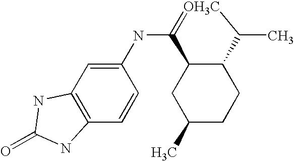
C1(NC2=CC3=C(C=C2)NC(=O)N3)=[OH3C]C(C)C2C1CC(C)CC2
